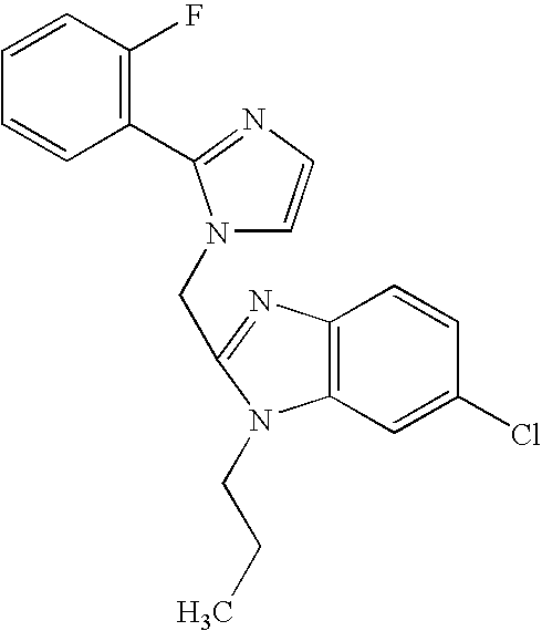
C1=CC=CC(C2=NC=CN2CC2=NC3=C(C=C(Cl)C=C3)N2CCC)=C1F
